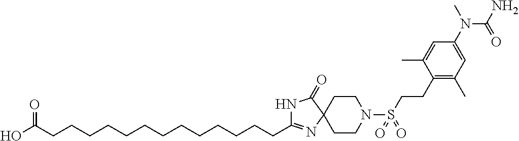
C1CN(S(=O)(=O)CCC2=C(C)C=C(N(C)C(=O)N)C=C2C)CCC12N=C(CCCCCCCCCCCCCC(O)=O)NC2=O
